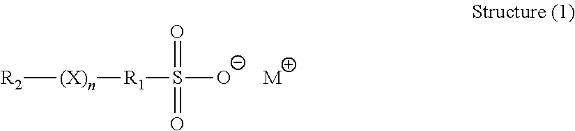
[R2][(X)n][R1]S([O-])(=O)=O.[M]
